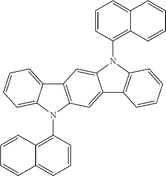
C1=CC2=C(N3C4=CC=CC=C4C4=C3C=C3C(=C4)N(C4=C5C(=CC=C4)C=CC=C5)C4=C3C=CC=C4)C=CC=C2C=C1
